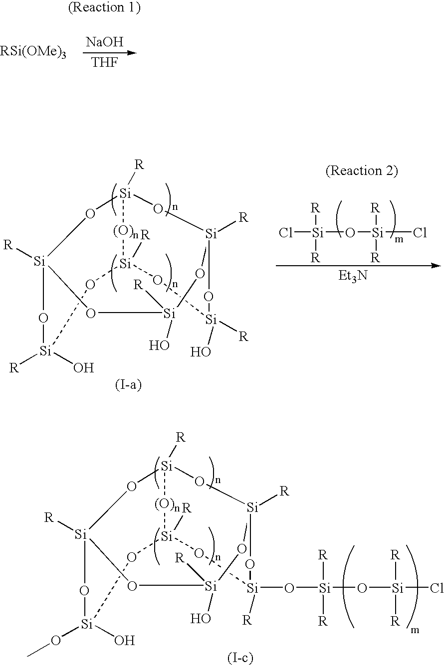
O1[Si]([R])(O)O[Si]2([R])O[Si]3([R])O[Si]1([R])O[Si](OC)(O)O[Si]([R])([(O)n]3)O[Si]([R])(O[Si](O[Si](Cl)([R])[R])([R])[R])O2.[NaOH].[THF].O1[Si]([R])(O)O[Si]2([R])O[Si]3([R])O[Si]1([R])O[Si]([R])(O)O[Si]([R])([(O)n]3)O[Si]([R])(O)O2.[Et3N].Cl[Si](O[Si](Cl)([R])[R])([R])[R]
